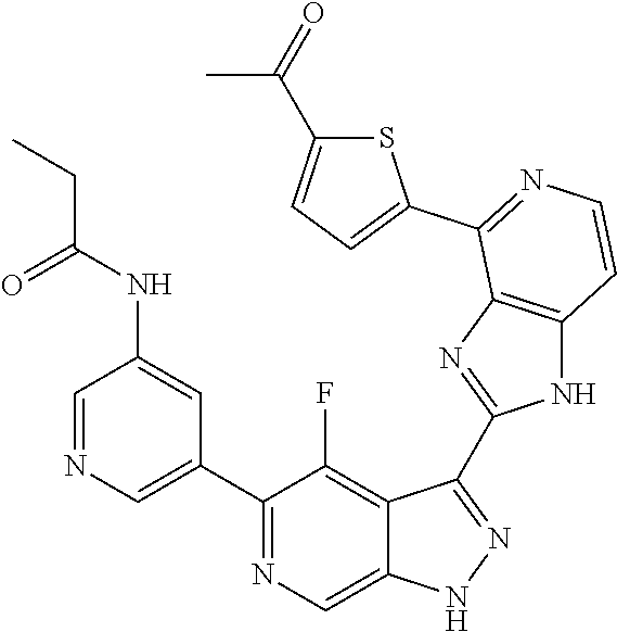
C1=NC=C(C2=NC=C3C(=C2F)C(C2=NC4=C(N2)C=CN=C4C2=CC=C(C(=O)C)S2)=NN3)C=C1NC(CC)=O
